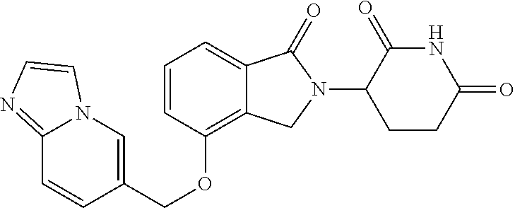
C1=CC(OCC2=CN3C(=NC=C3)C=C2)=C2C(=C1)C(=O)N(C1CCC(=O)NC1=O)C2
